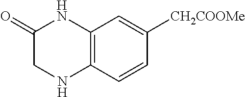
C12=C(C=CC([CH2COOMe])=C1)NCC(=O)N2
